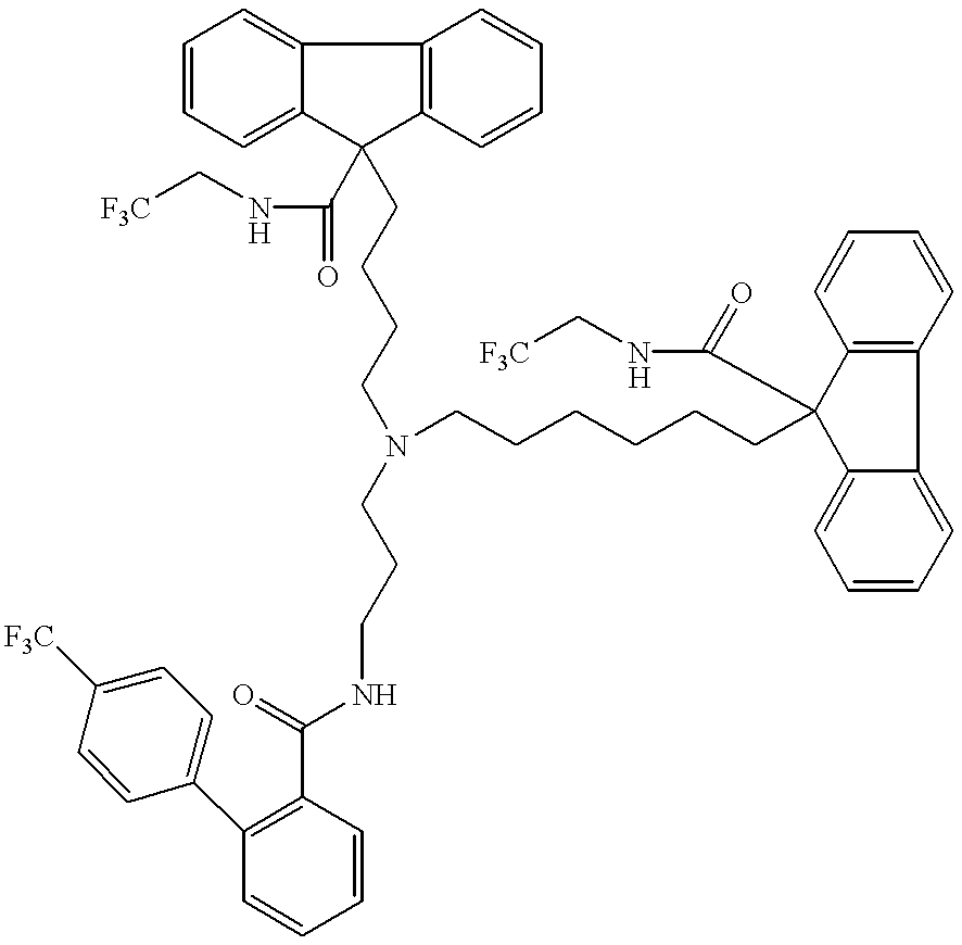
C1=CC=C2C(=C1)C1=C(C=CC=C1)C2(C(NC[F3C])=O)CCCCN(CCCNC(C1=C(C2=CC=C([F3C])C=C2)C=CC=C1)=O)CCCCCCC1(C(NC[F3C])=O)C2=C(C=CC=C2)C2=CC=CC=C12
